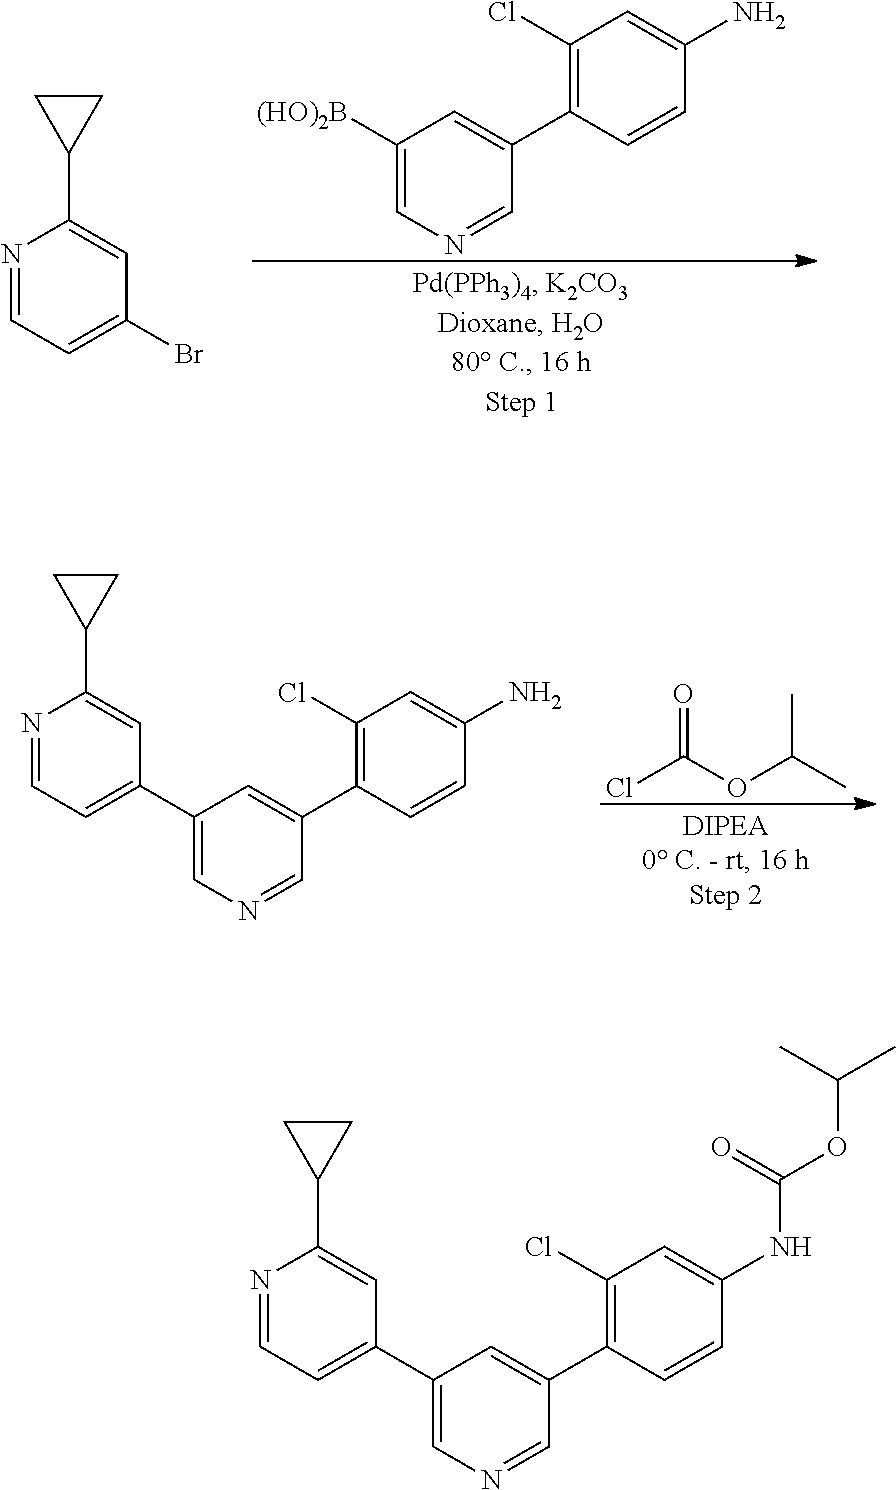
N1=CC=C(Br)C=C1C1CC1.C1([(HO)2B])=CN=CC(C2=C(Cl)C=C(N)C=C2)=C1.O=C(OC(C)C)Cl.N1=CC=C(C2=CN=CC(C3=C(Cl)C=C(N)C=C3)=C2)C=C1C1CC1.N1=CC=C(C2=CN=CC(C3=C(Cl)C=C(NC(OC(C)C)=O)C=C3)=C2)C=C1C1CC1
